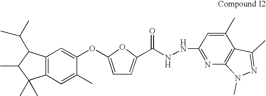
C12=C(C=C(OC3=CC=C(C(=O)NNC4=NC5=C(C(C)=C4)C(C)=NN5C)O3)C(C)=C1)C(C(C)C)C(C)C2(C)C
